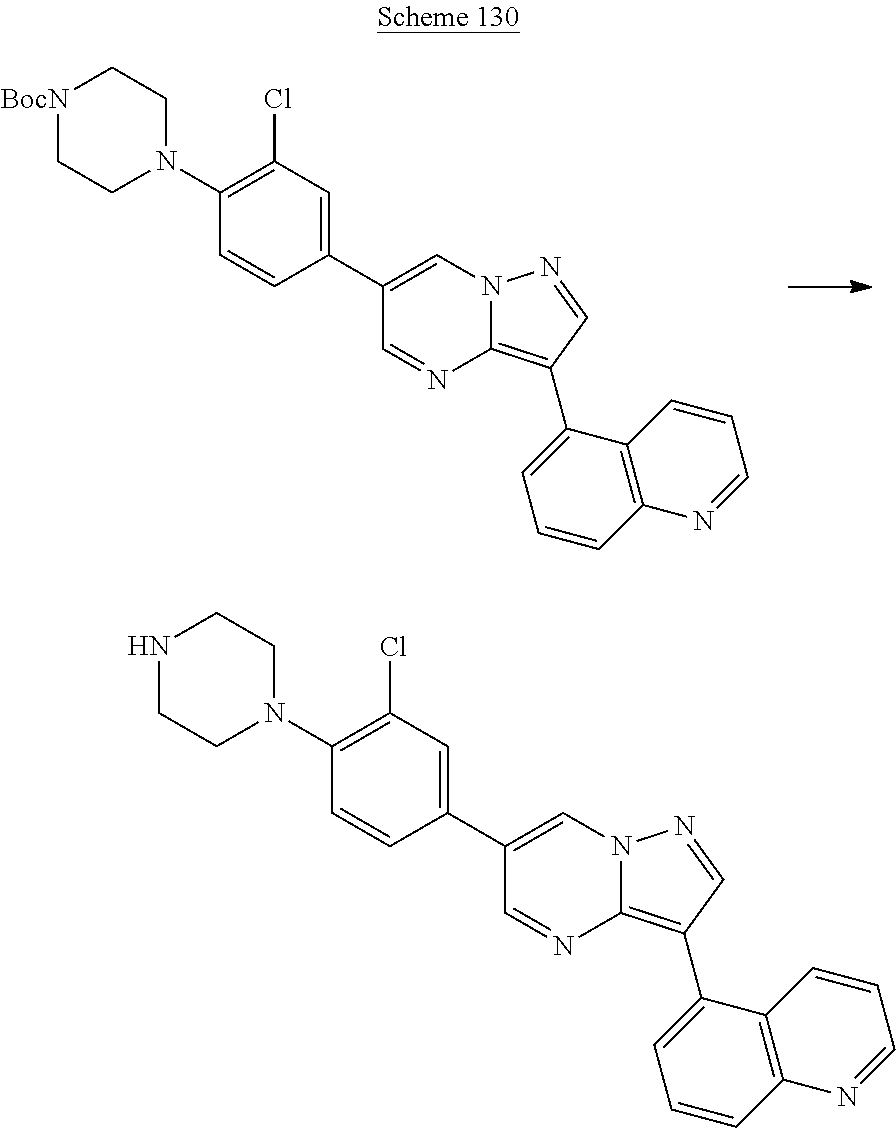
[BocN]1CCN(C2=C(Cl)C=C(C3=CN4C(=C(C5=CC=CC6=C5C=CC=N6)C=N4)N=C3)C=C2)CC1.N1CCN(C2=C(Cl)C=C(C3=CN4C(=C(C5=CC=CC6=C5C=CC=N6)C=N4)N=C3)C=C2)CC1
